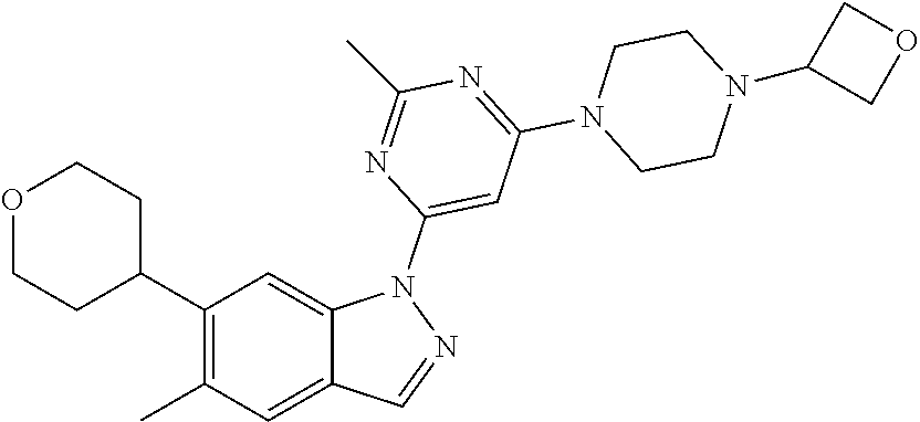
CC1=C(C2CCOCC2)C=C2C(=C1)C=NN2C1=CC(N2CCN(C3COC3)CC2)=NC(C)=N1
